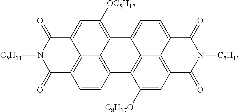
C1=CC2=C3C4=C1C(=O)N([C5H11])C(=O)C4=CC([OC8H17])=C3C1=CC=C3C4=C(C=C([C8H17O])C2=C14)C(=O)N([C5H11])C3=O
